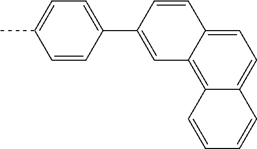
C1=C(C2=CC3=C4C(=CC=C3C=C2)C=CC=C4)C=CC(C)=C1
